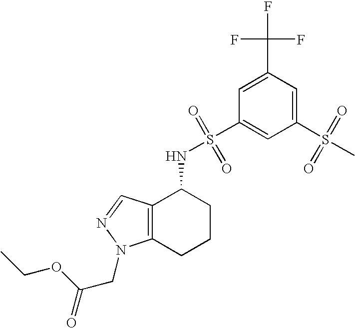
N(C1C2=C(CCC1)N(CC(=O)OCC)N=C2)S(C1=CC(S(C)(=O)=O)=CC(C(F)(F)F)=C1)(=O)=O
